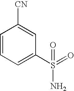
C1=CC=C(S(=O)(N)=O)C=C1[CN]
